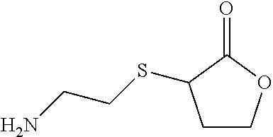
C1COC(=O)C1SCCN
